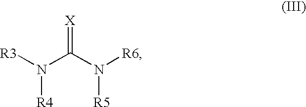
[R3]N(C(N([R6])[R5])=[X])[R4]
